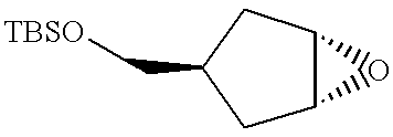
C1(C[TBSO])CC2C(C1)O2
